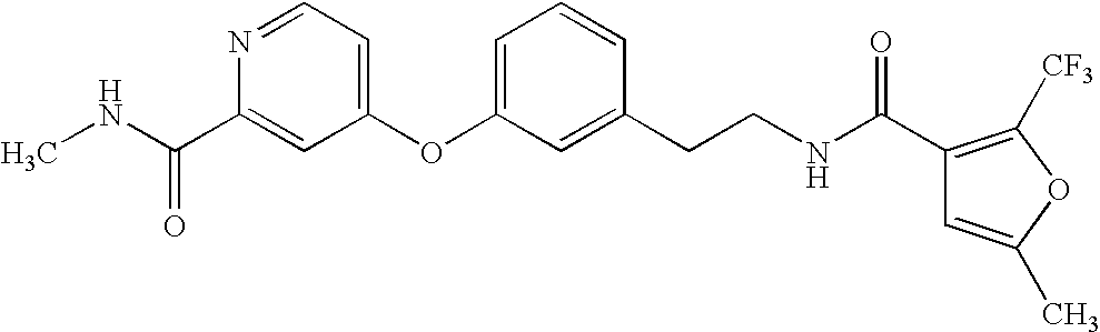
N(C(C1=CC(OC2=CC=CC(CCNC(C3=C([CF3])OC(C)=C3)=O)=C2)=CC=N1)=O)C
